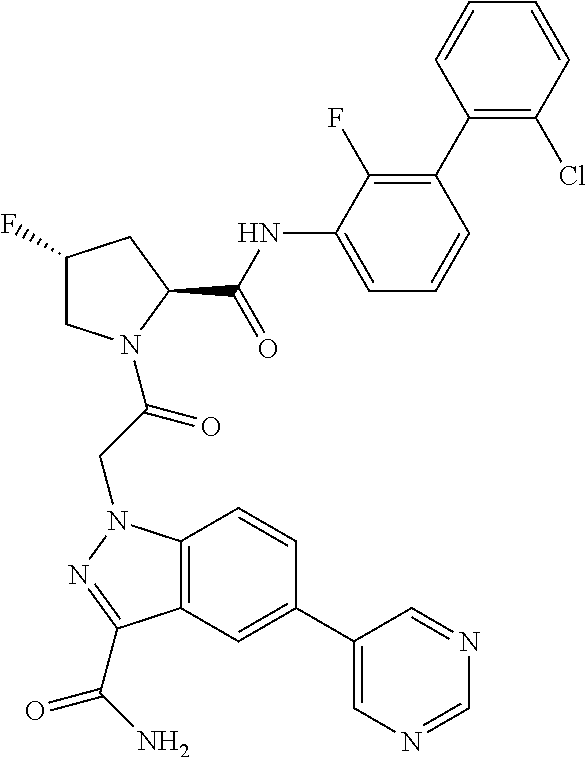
C12=C(C=C(C3=CN=CN=C3)C=C1)C(C(=O)N)=NN2CC(=O)N1CC(F)CC1C(=O)NC1=CC=CC(C2=C(Cl)C=CC=C2)=C1F
